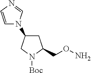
C1C(CON)N([Boc])CC1N1C=CN=C1
